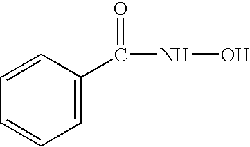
C1=CC(C(=O)NO)=CC=C1
